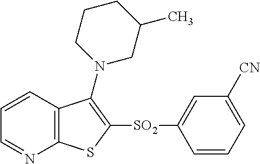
C1=CC2=C(N=C1)SC([SO2]C1=CC([CN])=CC=C1)=C2N1CC(C)CCC1
